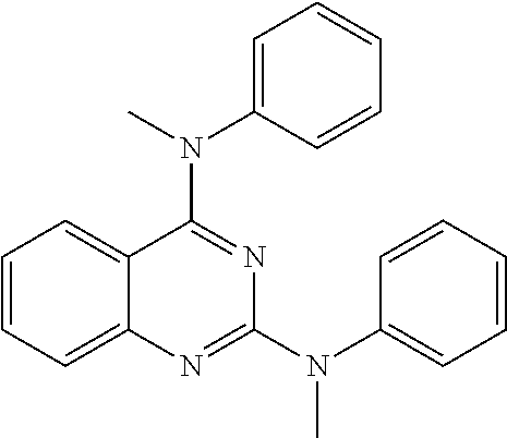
C1=C(N(C)C2=NC(N(C3=CC=CC=C3)C)=NC3=CC=CC=C23)C=CC=C1
